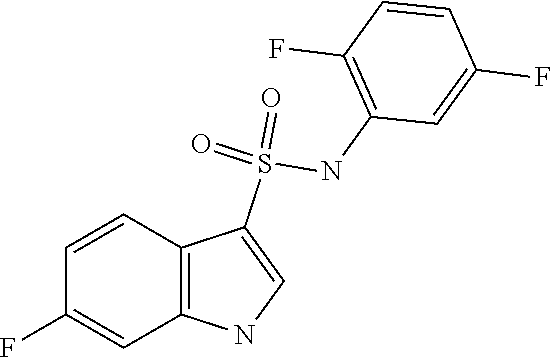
C1=CC2=C(C=C1F)NC=C2S(=O)(NC1=C(F)C=CC(F)=C1)=O
